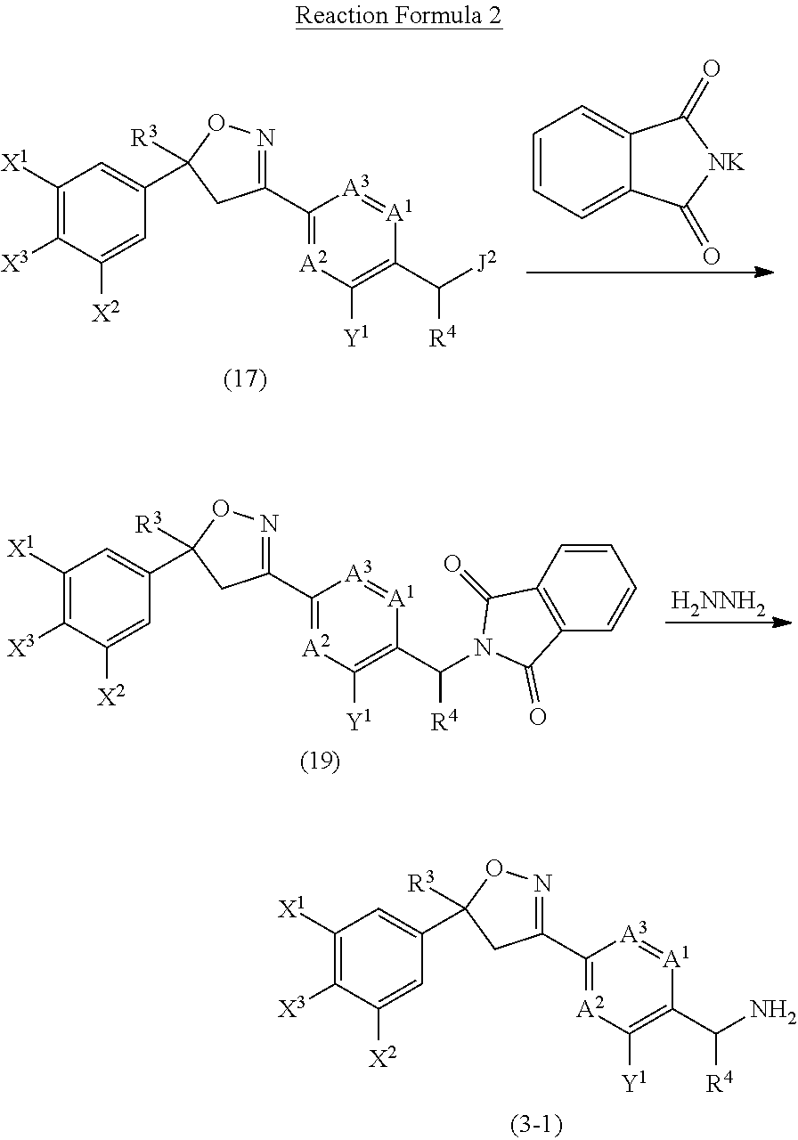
C1([X1])=C([X3])C([X2])=CC(C2([R3])ON=C(C3=[A2]C([Y1])=C(C(N)[R4])[A1]=[A3]3)C2)=C1.C1([X1])=C([X3])C([X2])=CC(C2([R3])ON=C(C3=[A2]C([Y1])=C(C([J2])[R4])[A1]=[A3]3)C2)=C1.C1=CC=C2C(=C1)C(=O)[NK]C2=O.C1([X1])=C([X3])C([X2])=CC(C2([R3])ON=C(C3=[A2]C([Y1])=C(C([R4])N4C(=O)C5=C(C=CC=C5)C4=O)[A1]=[A3]3)C2)=C1.[H2NNH2]
